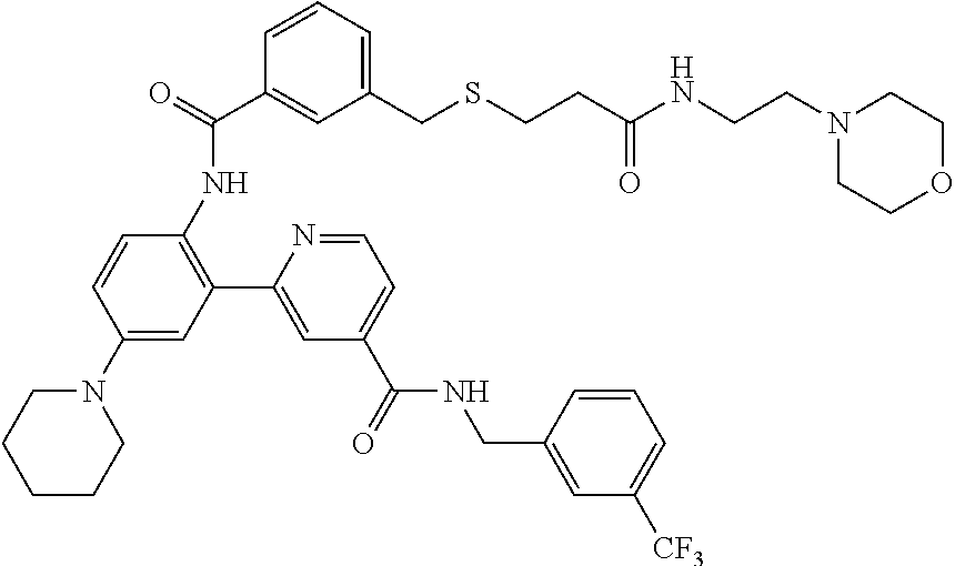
C1=CC(NC(C2=CC(CSCCC(=O)NCCN3CCOCC3)=CC=C2)=O)=C(C2=CC(C(=O)NCC3=CC([CF3])=CC=C3)=CC=N2)C=C1N1CCCCC1
